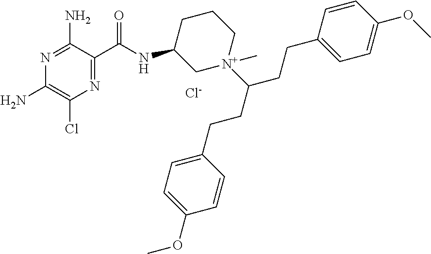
[Cl-].N1=C(N)C(C(NC2C[N+](C(CCC3=CC=C(OC)C=C3)CCC3=CC=C(OC)C=C3)(C)CCC2)=O)=NC(Cl)=C1N
